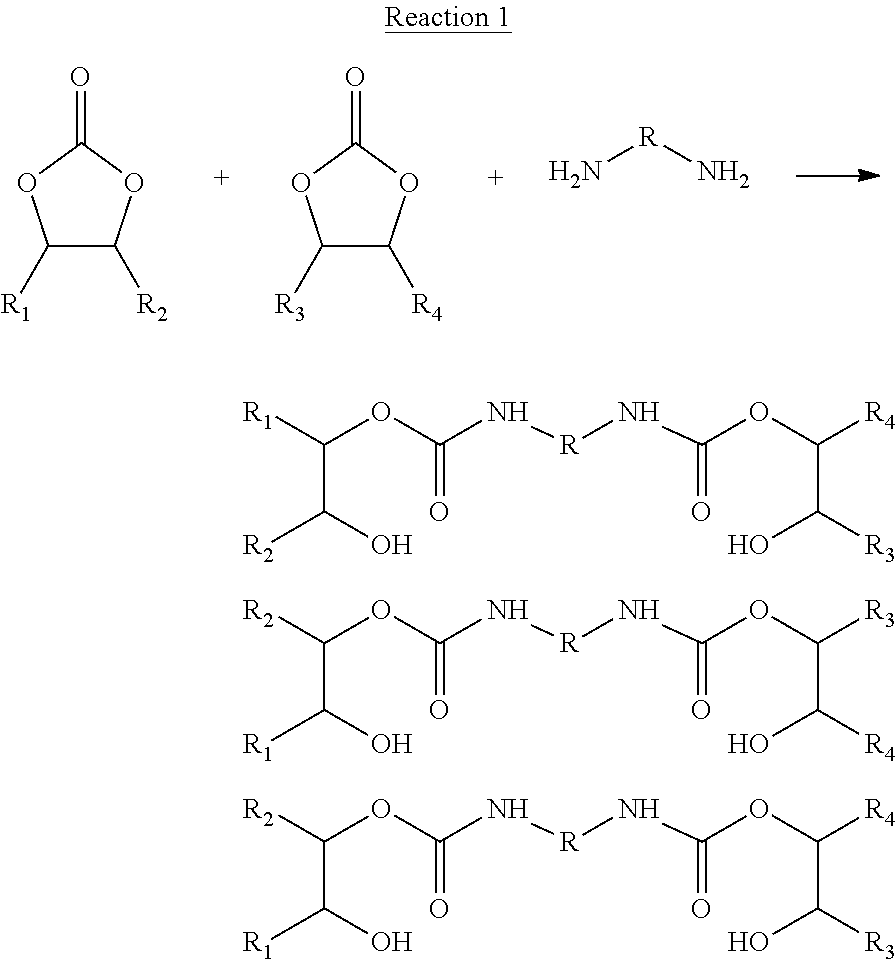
C1([R1])C([R2])OC(=O)O1.C1([R3])C([R4])OC(=O)O1.N[R]N.[R1]C(OC(=O)N[R]NC(OC(C([R3])O)[R4])=O)C(O)[R2].[R2]C(OC(=O)N[R]NC(OC(C([R4])O)[R3])=O)C(O)[R1].[R2]C(OC(=O)N[R]NC(OC(C([R3])O)[R4])=O)C(O)[R1]
